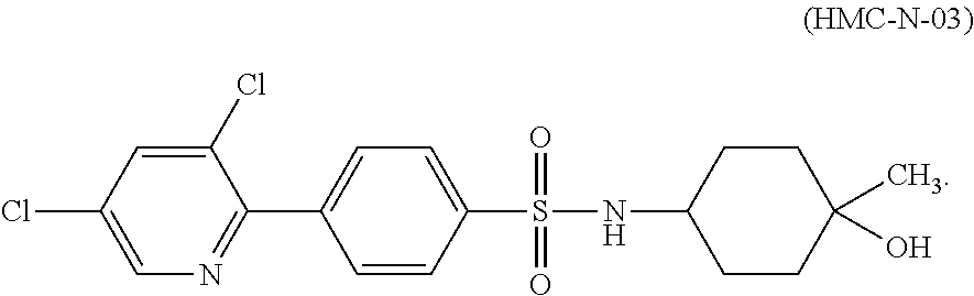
C1(Cl)=CC(Cl)=CN=C1C1=CC=C(S(=O)(=O)NC2CCC(C)(O)CC2)C=C1
